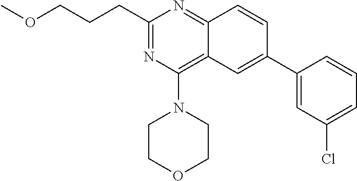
C(C1=NC(N2CCOCC2)=C2C(=N1)C=CC(C1=CC(Cl)=CC=C1)=C2)CCOC
